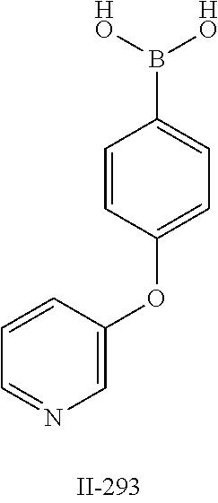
C1=CC(OC2=CN=CC=C2)=CC=C1B([HO])[HO]
